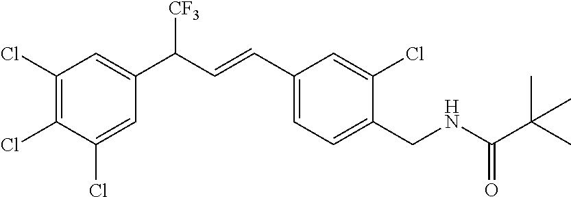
C1(Cl)=C(Cl)C(Cl)=CC(C([CF3])C=CC2=CC=C(CNC(C(C)(C)C)=O)C(Cl)=C2)=C1
